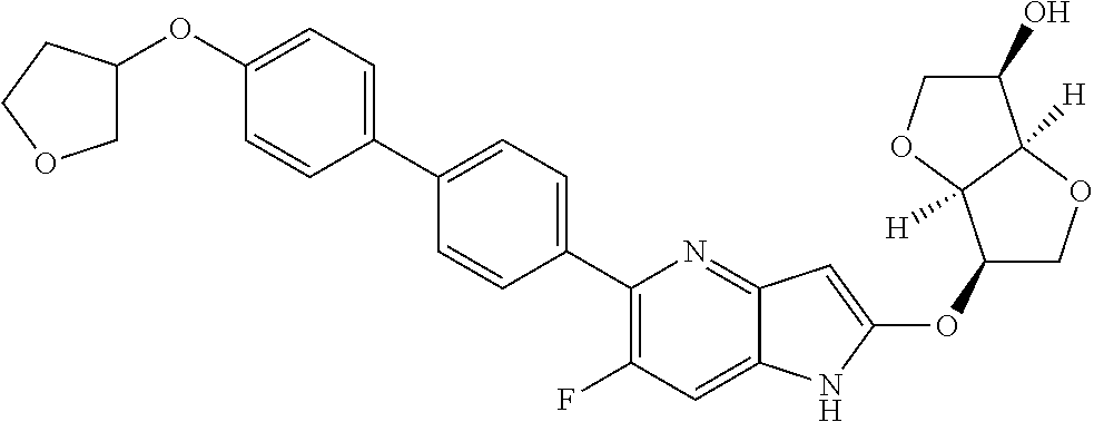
C1(OC2=CC3=NC(C4=CC=C(C5=CC=C(OC6COCC6)C=C5)C=C4)=C(F)C=C3N2)COC2([H])C1([H])OCC2O
